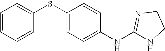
C1=CC=CC(SC2=CC=C(NC3=NCCN3)C=C2)=C1
